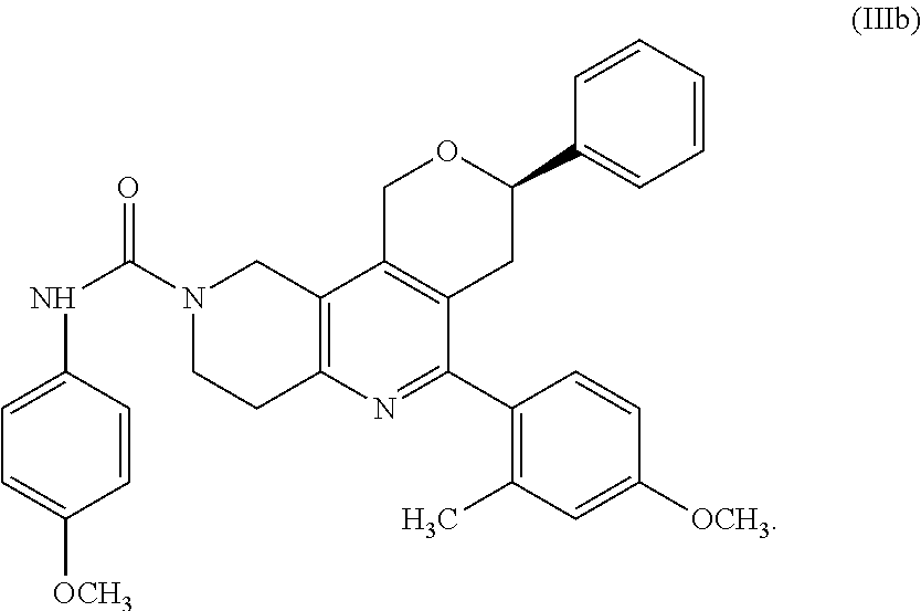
N(C(=O)N1CCC2=C(C1)C1=C(C(C3=C(C)C=C([OCH3])C=C3)=N2)CC(C2=CC=CC=C2)OC1)C1=CC=C([OCH3])C=C1
